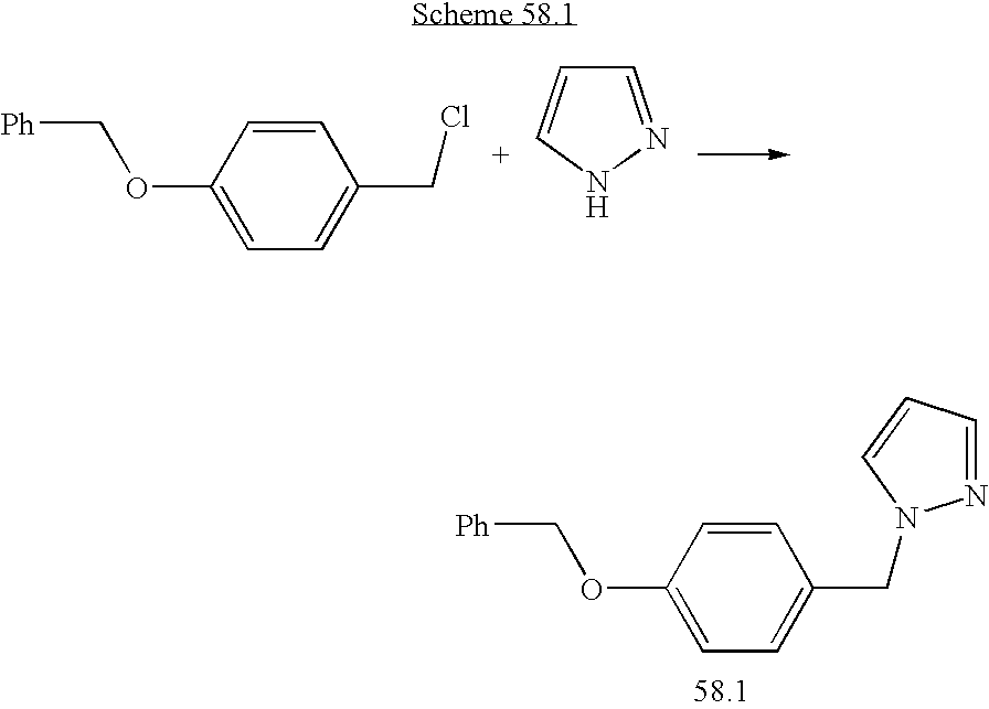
C1(OC[Ph])=CC=C(CCl)C=C1.C1=CNN=C1.C1(OC[Ph])=CC=C(CN2N=CC=C2)C=C1
